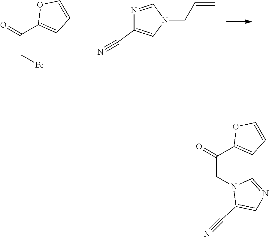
C(CBr)(=O)C1=CC=CO1.N1(CC=C)C=NC(C#N)=C1.C(CN1C(C#N)=CN=C1)(=O)C1=CC=CO1
